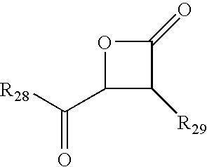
O1C(C([R28])=O)C([R29])C1=O
